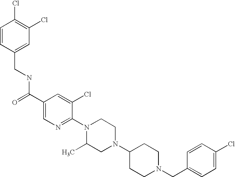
C(N1CCC(N2CC(C)N(C3=NC=C(C(=O)NCC4=CC(Cl)=C(Cl)C=C4)C=C3Cl)CC2)CC1)C1=CC=C(Cl)C=C1
